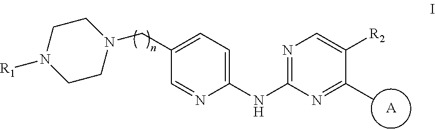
C1(NC2=NC=C([R2])C(C)=N2)=CC=C(CN2CCN([R1])CC2)C=N1.[A]
